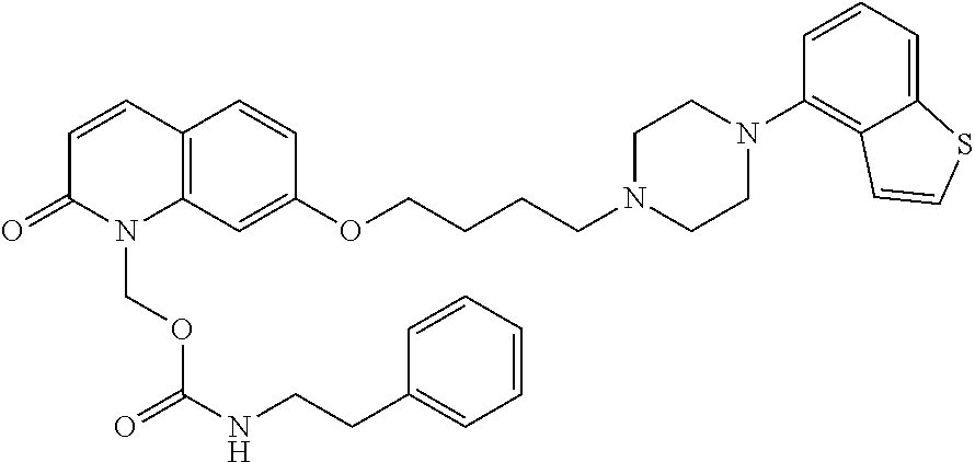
C12=C(C=CC(=O)N1COC(=O)NCCC1=CC=CC=C1)C=CC(OCCCCN1CCN(C3=C4C(=CC=C3)SC=C4)CC1)=C2
